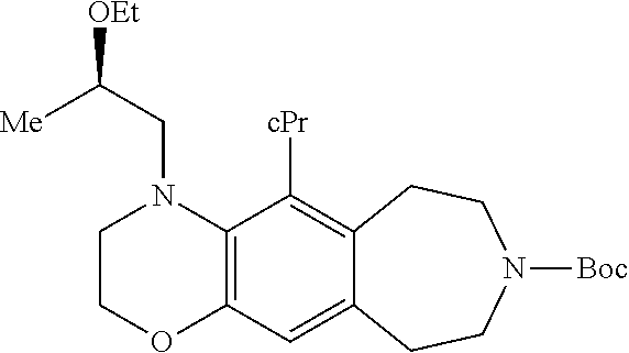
C1COC2=C(N1CC([OEt])[Me])C([cPr])=C1C(=C2)CCN([Boc])CC1
